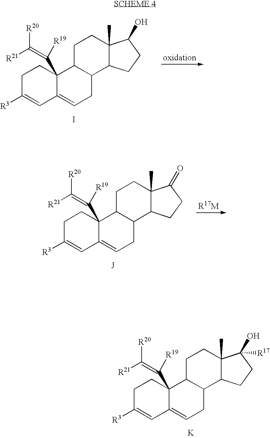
C1C([R3])=CC2=CCC3C(C2(C(=C([R20])[R21])[R19])C1)CCC1(C)C3CCC1O.I.C1C([R3])=CC2=CCC3C(C2(C(=C([R20])[R21])[R19])C1)CCC1(C)C3CCC1=O.[J].C1C([R3])=CC2=CCC3C(C2(C(=C([R20])[R21])[R19])C1)CCC1(C)C3CCC1(O)[R17].[K]
